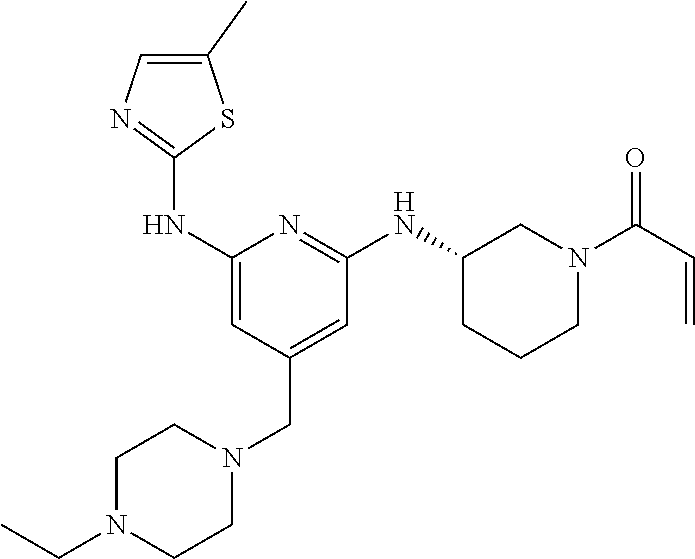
C1(NC2=NC=C(C)S2)=CC(CN2CCN(CC)CC2)=CC(NC2CCCN(C(C=C)=O)C2)=N1
